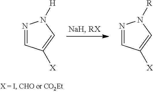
N1=CC([X])=CN1[R].N1=CC([X])=CN1[H]
